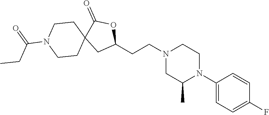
C1(N2CCN(CCC3OC(=O)C4(C3)CCN(C(=O)CC)CC4)CC2C)=CC=C(F)C=C1
